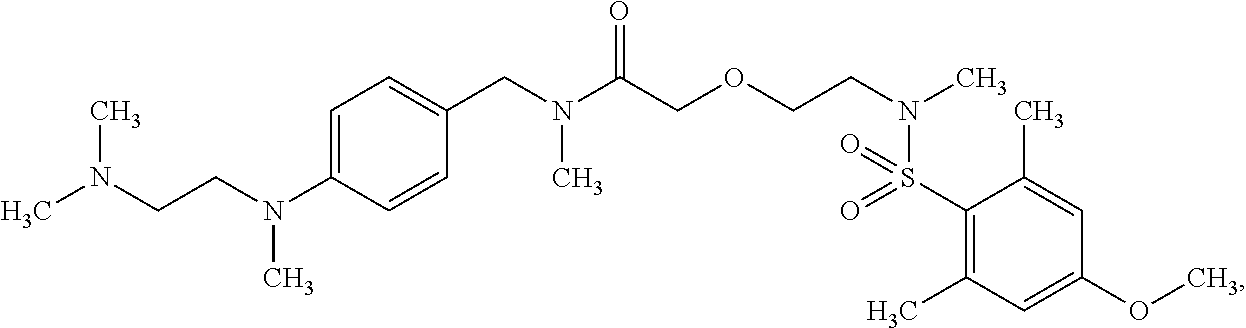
C1(N(CCN(C)C)C)=CC=C(CN(C(COCCN(C)S(=O)(=O)C2=C(C)C=C(OC)C=C2C)=O)C)C=C1
